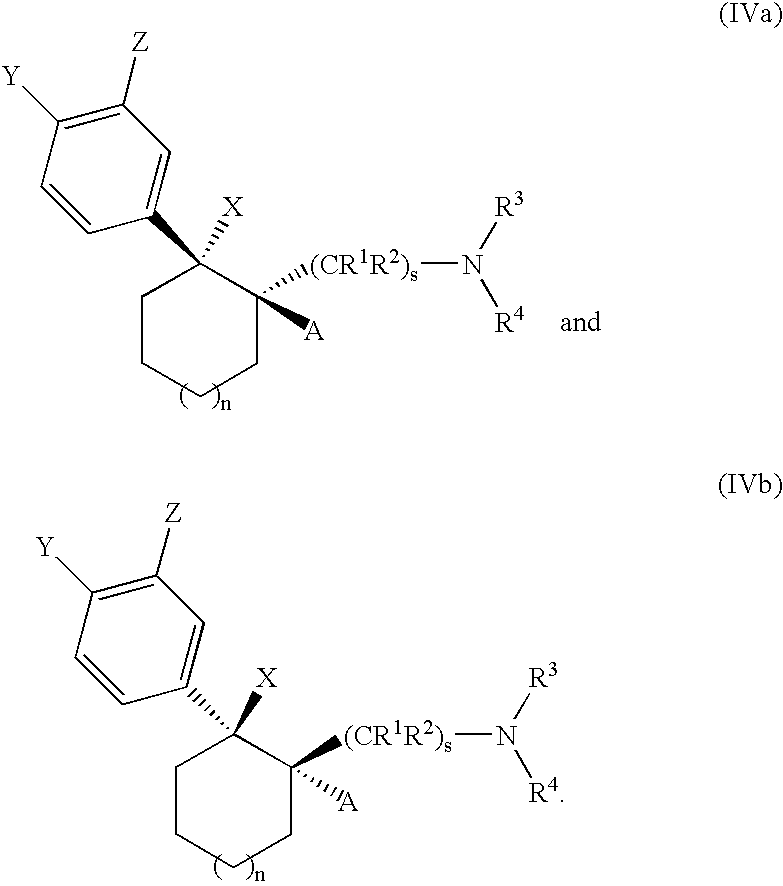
C1CCCC([(CR1R2)s]N([R3])[R4])([A])C1([X])C1=CC([Z])=C([Y])C=C1.C1CCCC([(CR1R2)s]N([R3])[R4])([A])C1([X])C1=CC([Z])=C([Y])C=C1
